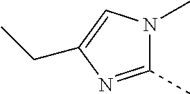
N1(C)C(C)=NC(CC)=C1
